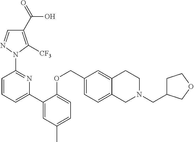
C1(C(=O)O)=C([CF3])N(C2=NC(C3=CC(C)=CC=C3OCC3=CC=C4C(=C3)CCN(CC3CCOC3)C4)=CC=C2)N=C1
